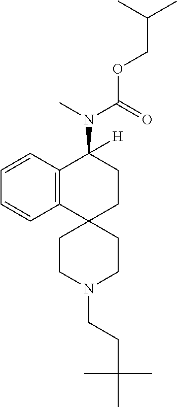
C12=C(C=CC=C1)C(N(C(OCC(C)C)=O)C)([H])CCC21CCN(CCC(C)(C)C)CC1
